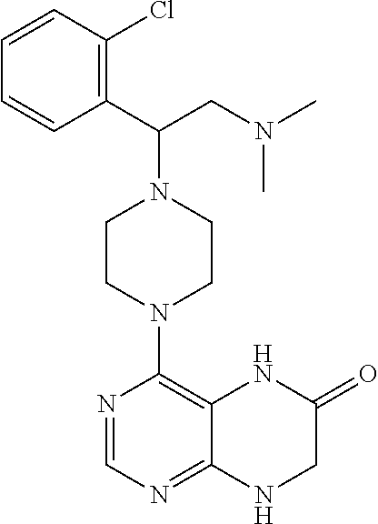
N1=CN=C2C(=C1N1CCN(C(C3=C(Cl)C=CC=C3)CN(C)C)CC1)NC(=O)CN2
